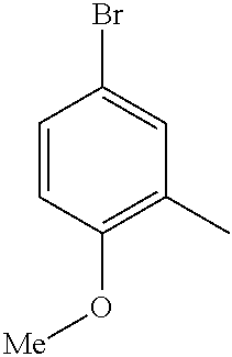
C1=CC(O[Me])=C(C)C=C1Br
